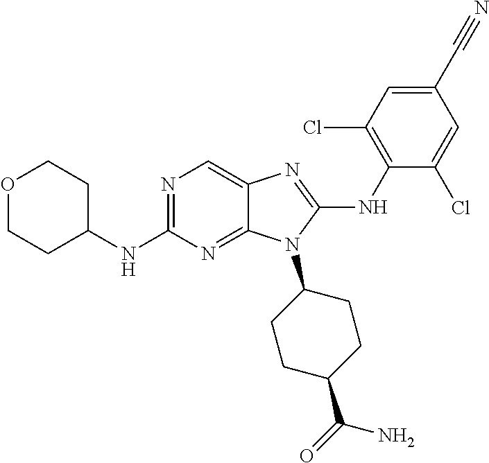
N1=C(NC2CCOCC2)N=C2C(=C1)N=C(NC1=C(Cl)C=C(C#N)C=C1Cl)N2C1CCC(C(=O)N)CC1
